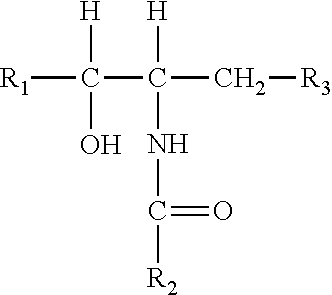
[R1]C([H])(O)C(C[R3])([H])NC(=O)[R2]
